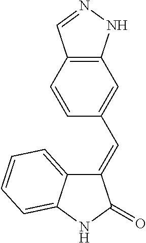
C1(=CC2=CC3=C(C=C2)C=NN3)C2=CC=CC=C2NC1=O
